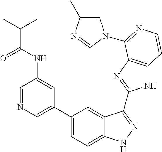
C1(C2=CN=CC(NC(=O)C(C)C)=C2)=CC=C2C(=C1)C(C1=NC3=C(N1)C=CN=C3N1C=C(C)N=C1)=NN2
